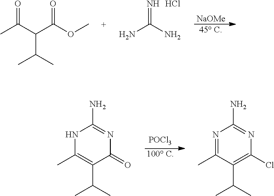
[POCl3].[100 C].N1C(C)=C(C(C)C)C(=O)N=C1N.N1=C(C)C(C(C)C)=C(Cl)N=C1N.[NaOMe].[45 C].O=C(C(C(OC)=O)C(C)C)C.N=C(N)N.Cl
